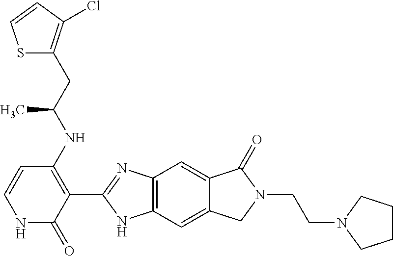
C1=CC(NC(CC2=C(Cl)C=CS2)C)=C(C2=NC3=C(N2)C=C2C(=C3)C(=O)N(CCN3CCCC3)C2)C(=O)N1
